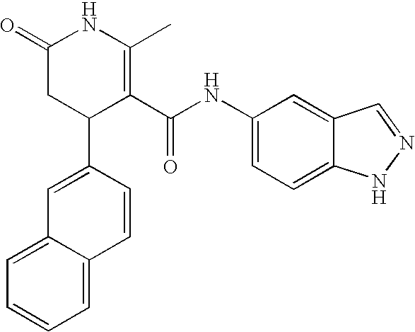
C1=C(C2C(C(NC3=CC=C4C(=C3)C=NN4)=O)=C(C)NC(=O)C2)C=CC2=CC=CC=C12
